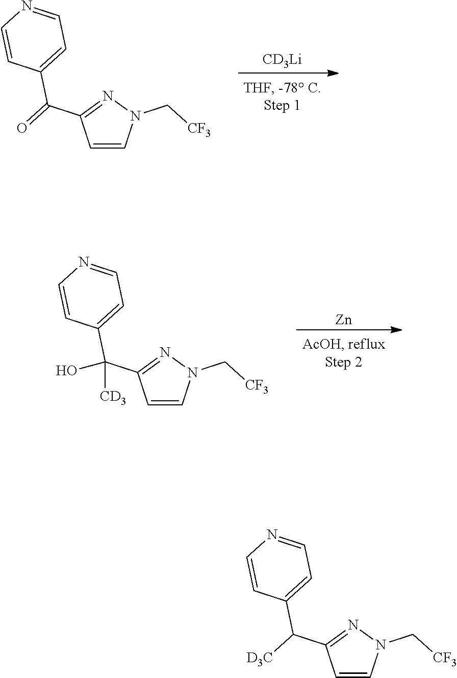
[Zn].C1=CN(C[CF3])N=C1C(C1=CC=NC=C1)(O)[CD3].C1=CN(C[CF3])N=C1C(=O)C1=CC=NC=C1.[CD3Li].C1=CN(C[CF3])N=C1C(C1=CC=NC=C1)[D3C]
